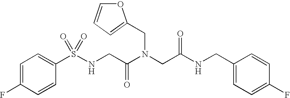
C1=C(F)C=CC(S(NCC(N(CC(NCC2=CC=C(F)C=C2)=O)CC2=CC=CO2)=O)(=O)=O)=C1
